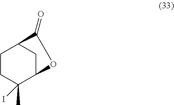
C1CC(C)(I)C2CC1C(=O)O2
